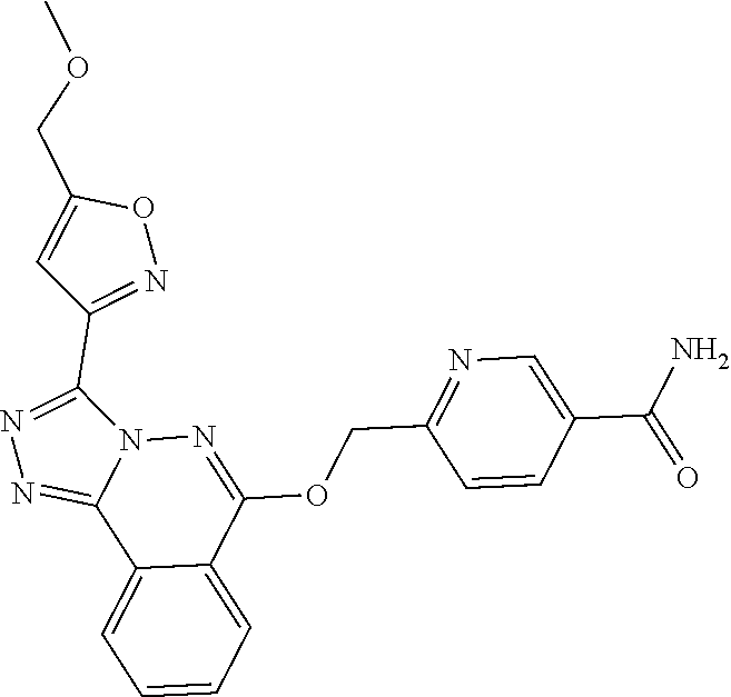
C12=CC=CC=C1C1=NN=C(C3=NOC(COC)=C3)N1N=C2OCC1=NC=C(C(N)=O)C=C1
